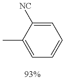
C1=C(C)C([NC])=CC=C1
